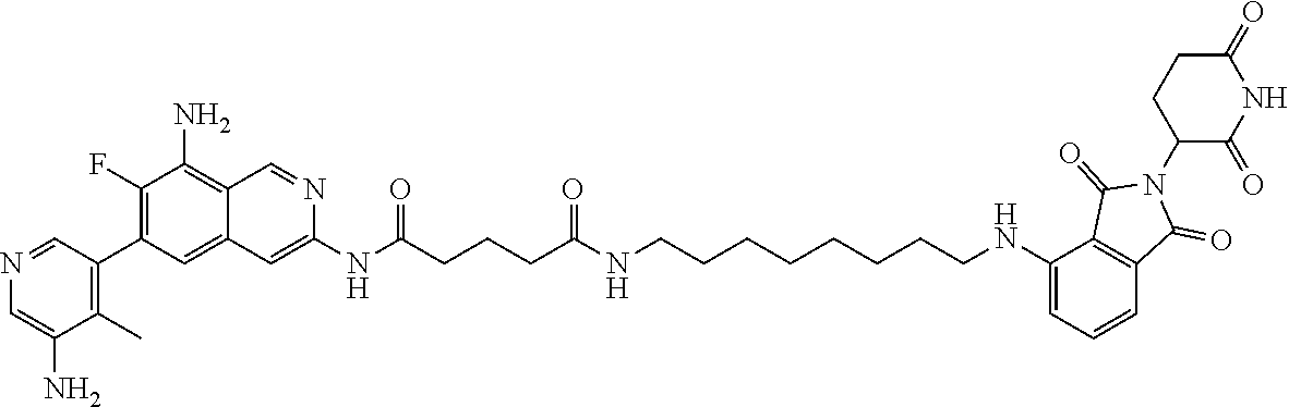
N(C(CCCC(NCCCCCCCCNC1=CC=CC2=C1C(=O)N(C1CCC(=O)NC1=O)C2=O)=O)=O)C1=CC2=CC(C3=C(C)C(N)=CN=C3)=C(F)C(N)=C2C=N1
